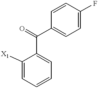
C1([X1])=CC=CC=C1C(=O)C1=CC=C(F)C=C1
